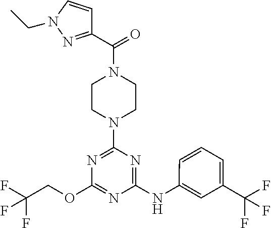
C1CN(C(C2=NN(CC)C=C2)=O)CCN1C1=NC(OCC(F)(F)F)=NC(NC2=CC(C(F)(F)F)=CC=C2)=N1
